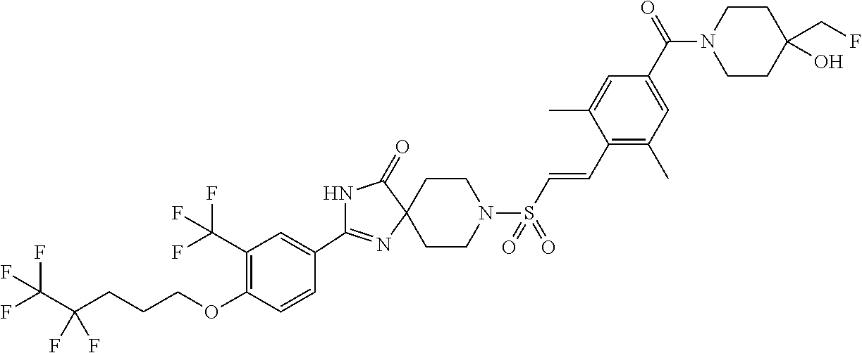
N1C(C2=CC(C(F)(F)F)=C(OCCCC(C(F)(F)F)(F)F)C=C2)=NC2(C1=O)CCN(S(C=CC1=C(C)C=C(C(N3CCC(CF)(O)CC3)=O)C=C1C)(=O)=O)CC2
